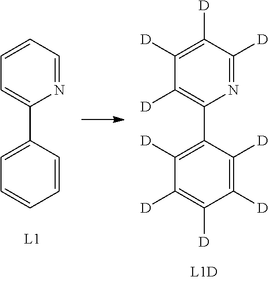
C1(C2=CC=CC=C2)=CC=CC=N1.C1(C2=C([D])C([D])=C([D])C([D])=C2[D])=C([D])C([D])=C([D])C([D])=N1
